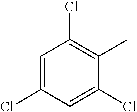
C1=C(Cl)C=C(Cl)C(C)=C1Cl
